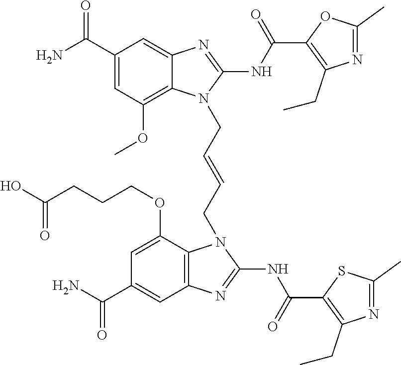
NC(C1=CC(OC)=C2C(=C1)N=C(NC(=O)C1=C(CC)N=C(C)O1)N2CC=CCN1C2=C(C=C(C(N)=O)C=C2OCCCC(O)=O)N=C1NC(=O)C1=C(CC)N=C(C)S1)=O
